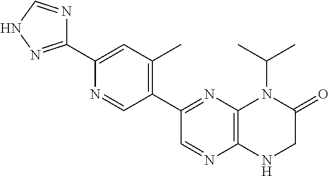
C1(C2=NC3=C(N=C2)NCC(=O)N3C(C)C)=C(C)C=C(C2=NNC=N2)N=C1
